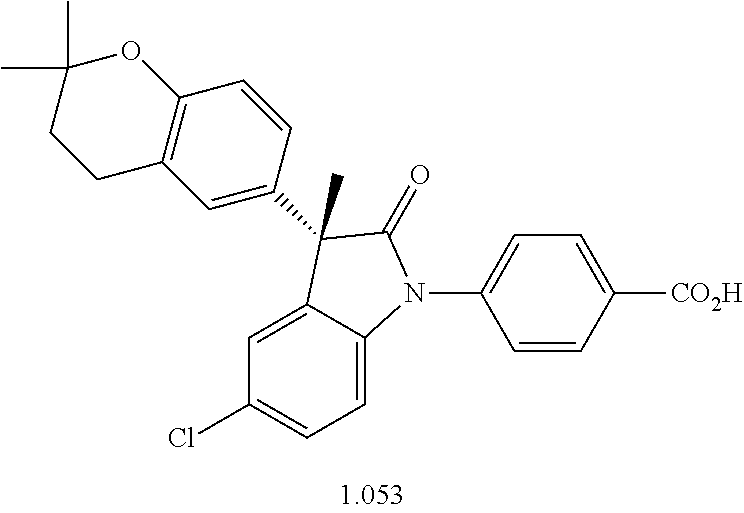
C1=C2C(=CC=C1Cl)N(C1=CC=C([CO2H])C=C1)C(=O)C2(C)C1=CC2=C(C=C1)OC(C)(C)CC2
